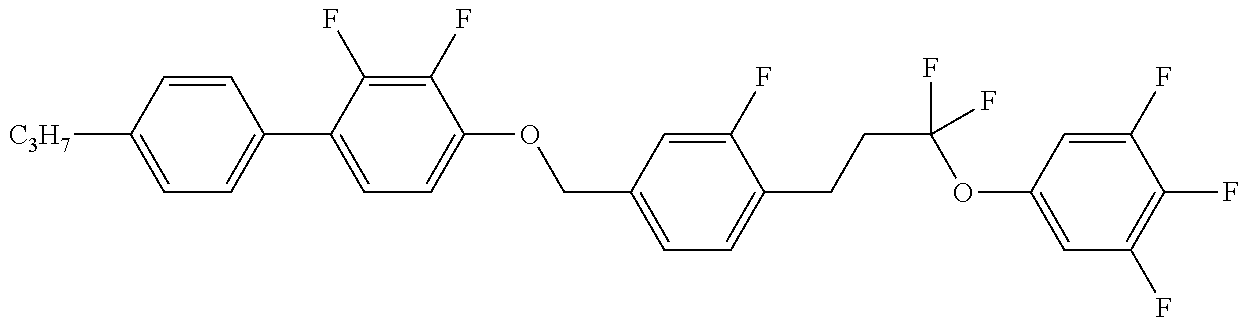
C1=C([C3H7])C=CC(C2=CC=C(OCC3=CC=C(CCC(OC4=CC(F)=C(F)C(F)=C4)(F)F)C(F)=C3)C(F)=C2F)=C1
